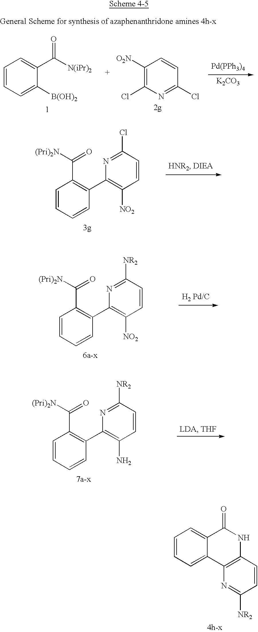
C1=CC=C2C(=C1)C(=O)NC1=C2N=C([NR2])C=C1.C1=CC=C([B(OH)2])C(C([N(iPr)2])=O)=C1.C1([O2N])=C(Cl)N=C(Cl)C=C1.[Pd(PPh3)4].[K2CO3].C1=CC=CC(C2=C([NO2])C=CC(Cl)=N2)=C1C([(Pri)2N])=O.C1=CC=CC(C2=C([NO2])C=CC([NR2])=N2)=C1C([(Pri)2N])=O.C1=CC=CC(C2=C(N)C=CC([NR2])=N2)=C1C([(Pri)2N])=O
